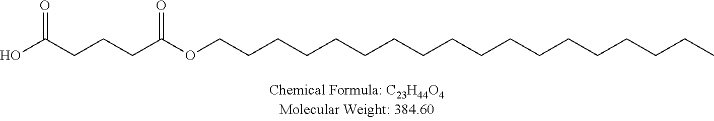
C(CCC)CCCCCCCCCCCCCCOC(CCCC(=O)O)=O
